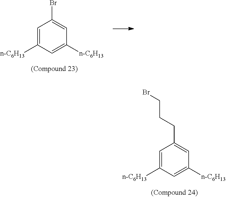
C1=C([n-C6H13])C=C([n-C6H13])C=C1Br.C1=C([n-C6H13])C=C([n-C6H13])C=C1CCCBr
